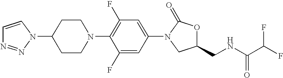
C1=CN(C2CCN(C3=C(F)C=C(N4C(=O)OC(CNC(C(F)F)=O)C4)C=C3F)CC2)N=N1
